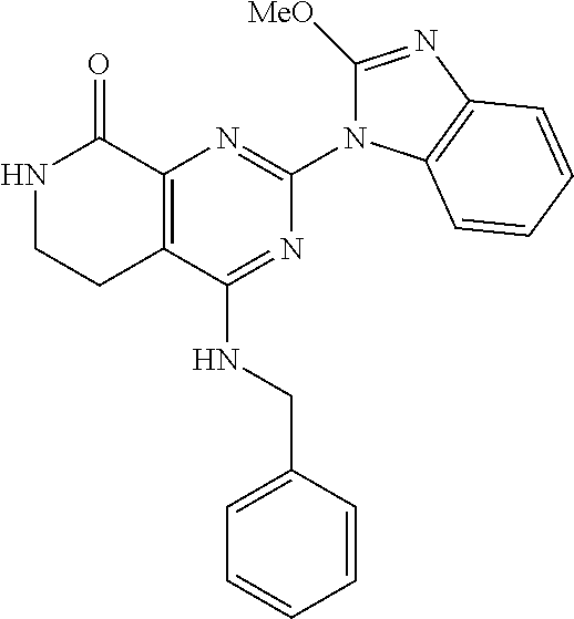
C12=C(C(=O)NCC1)N=C(N1C([MeO])=NC3=C1C=CC=C3)N=C2NCC1=CC=CC=C1
